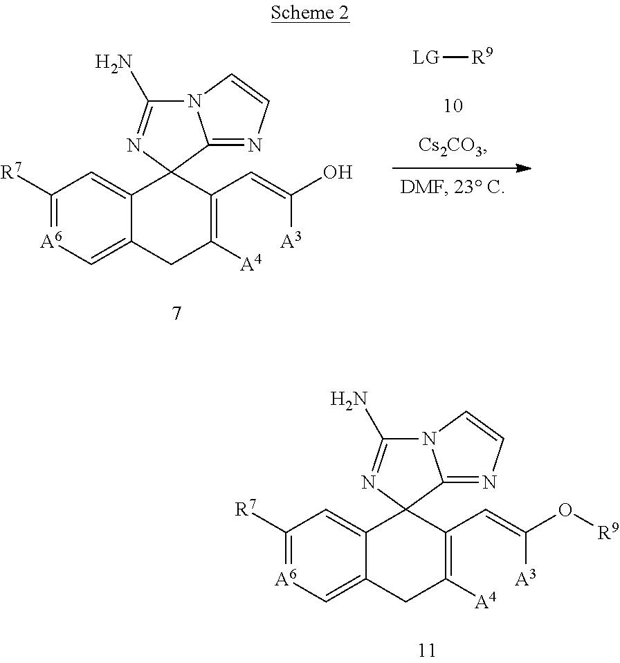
C1([R7])=[A6]C=C2C(=C1)C1(C(C=C([A3])O)=C([A4])C2)C2=NC=CN2C(N)=N1.[LG][R9].C1([R7])=[A6]C=C2C(=C1)C1(C(C=C([A3])O[R9])=C([A4])C2)C2=NC=CN2C(N)=N1
